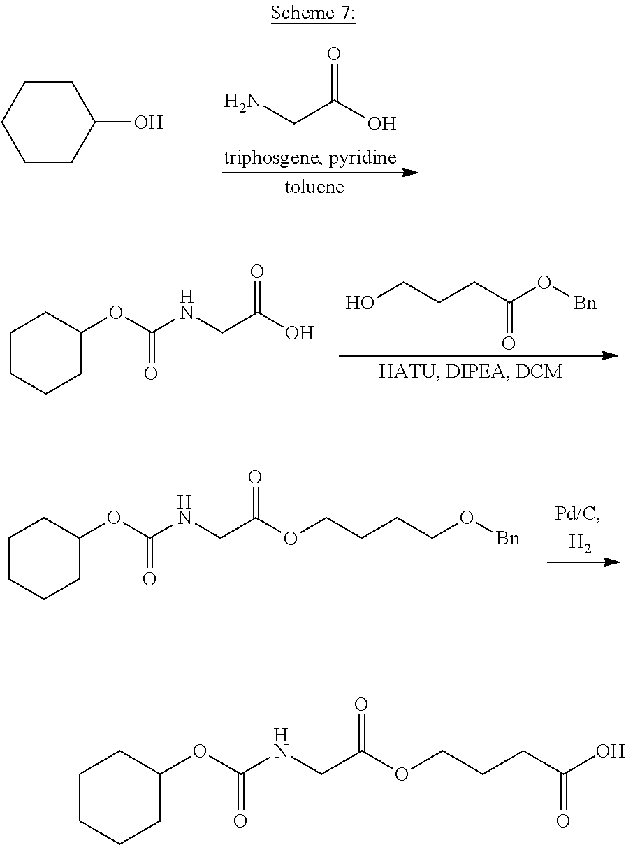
NCC(O)=O.C1CCCCC1O.OCCCC(O[Bn])=O.C1CCCC(OC(NCC(O)=O)=O)C1.C1CCCC(OC(NCC(OCCCCO[Bn])=O)=O)C1.C1CCCC(OC(NCC(OCCCC(O)=O)=O)=O)C1
